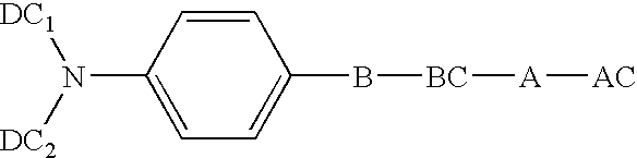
C1=CC(N([DC2])[DC1])=CC=C1B[BC][A][AC]
